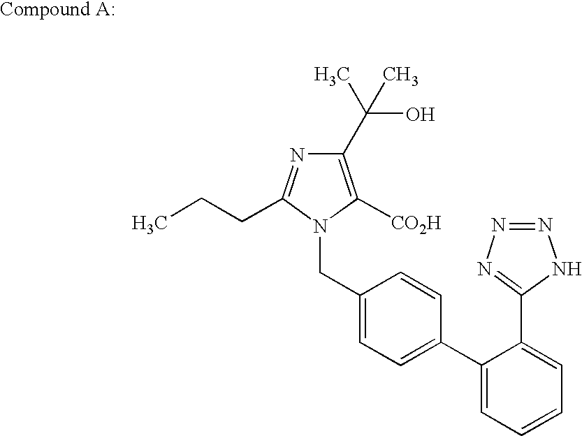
N1=NN=C(C2=CC=CC=C2C2=CC=C(CN3C(CCC)=NC(C(O)(C)C)=C3[CO2H])C=C2)N1
